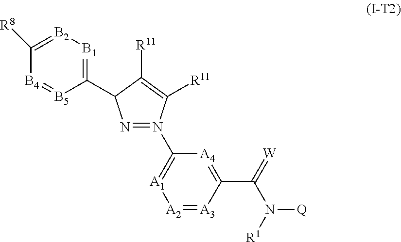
N1=N(C2=[A1][A2]=[A3]C(C(=[W])N([R1])[Q])=[A4]2)C([R11])=C([R11])C1C1=[B1][B2]=C([R8])[B4]=[B5]1
